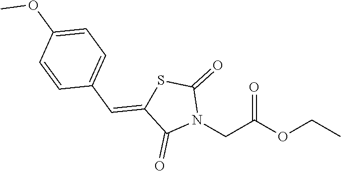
N1(CC(OCC)=O)C(=O)SC(=CC2=CC=C(OC)C=C2)C1=O
